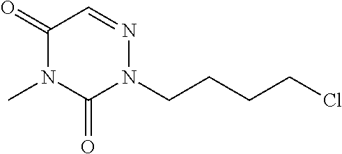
C1(=O)N(C)C(=O)N(CCCCCl)N=C1
